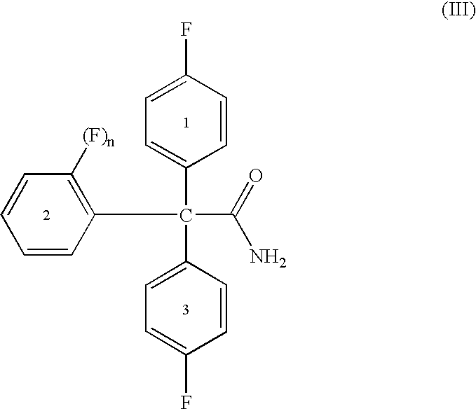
C1=CC(F)=CC=C1C(C1=C([(F)n])C=CC=C1)(C1=CC=C(F)C=C1)C(=O)N
